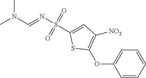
C1=CC=CC=C1OC1=C([NO2])C=C(S(N=CN(C)C)(=O)=O)S1
